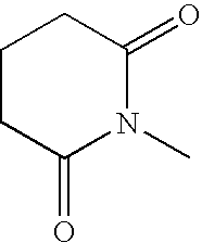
C1CC(=O)N(C)C(=O)C1
